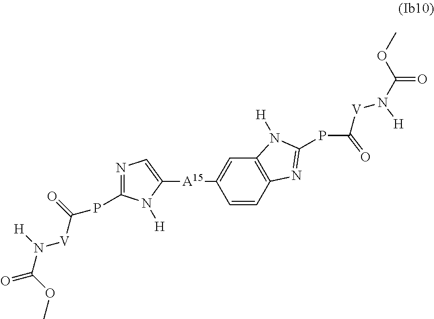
C12=C(C=CC([A15]C3=CN=C(PC([V]N([H])C(OC)=O)=O)N3[H])=C1)N=C(PC([V]N(C(OC)=O)[H])=O)N2[H]
